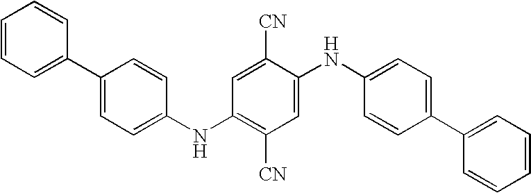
C1=C(C2=CC=CC=C2)C=CC(NC2=C([CN])C=C(NC3=CC=C(C4=CC=CC=C4)C=C3)C([CN])=C2)=C1
